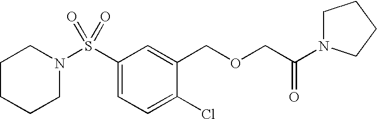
C1CCCN(S(C2=CC=C(Cl)C(COCC(=O)N3CCCC3)=C2)(=O)=O)C1
